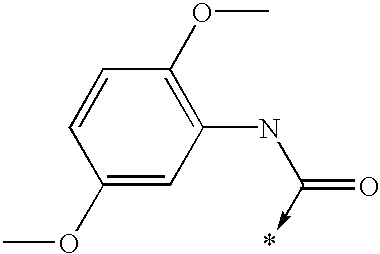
C1(OC)=CC(NC(=O)->*)=C(OC)C=C1
